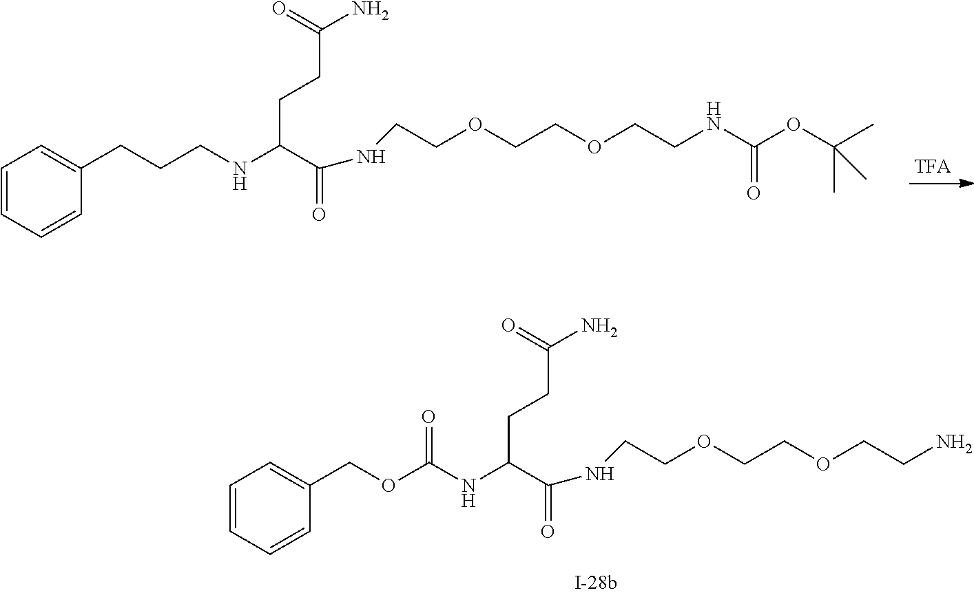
C1=CC=CC(CCCNC(C(=O)NCCOCCOCCNC(OC(C)(C)C)=O)CCC(=O)N)=C1.C1=CC=CC(COC(NC(C(=O)NCCOCCOCCN)CCC(=O)N)=O)=C1
